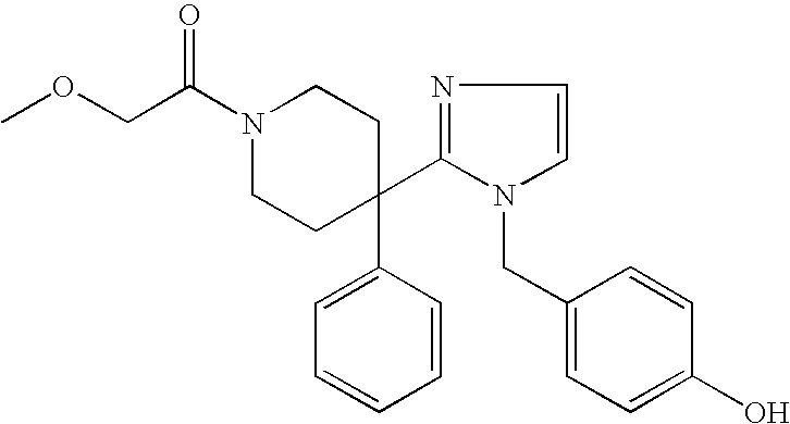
C(N1CCC(C2=NC=CN2CC2=CC=C(O)C=C2)(C2=CC=CC=C2)CC1)(COC)=O
